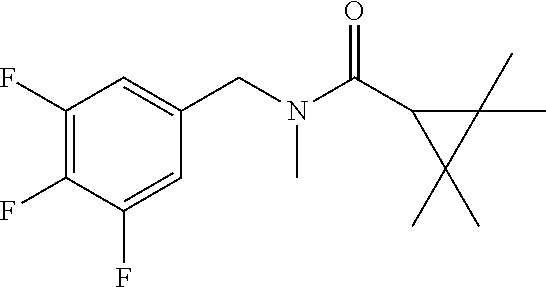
C1(F)=C(F)C(F)=CC(CN(C(C2C(C)(C)C2(C)C)=O)C)=C1
